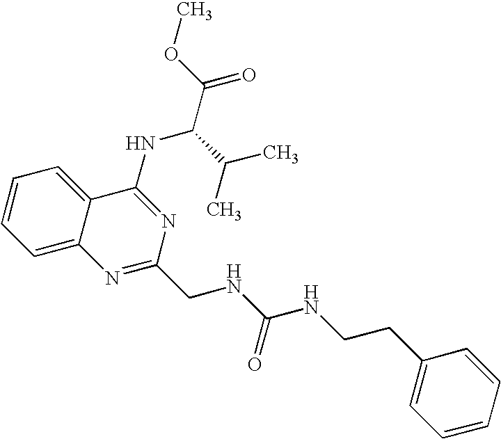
C1=CC=C2C(=C1)C(NC(C(C)C)C(=O)OC)=NC(CNC(NCCC1=CC=CC=C1)=O)=N2
